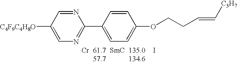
[C4F9C4H8O]C1=CN=C(C2=CC=C(OCCC=C[C3H7])C=C2)N=C1
